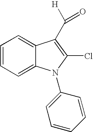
C1=CC=C2C(=C1)C(C([H])=O)=C(Cl)N2C1=CC=CC=C1
